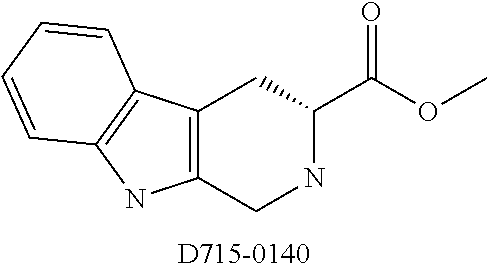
C12=C(CNC(C(OC)=O)C1)NC1=C2C=CC=C1
